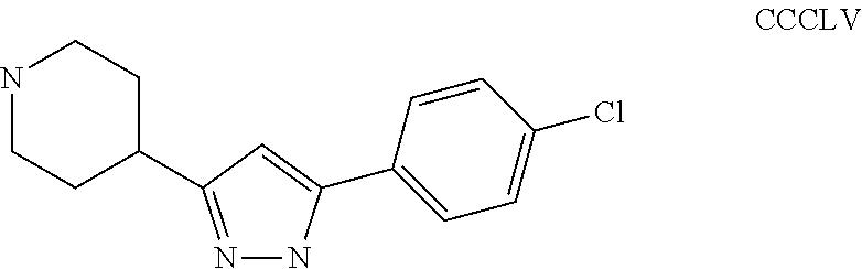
N1=C(C2CCNCC2)C=C(C2=CC=C(Cl)C=C2)N1
